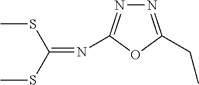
S(C)C(SC)=NC1=NN=C(CC)O1
